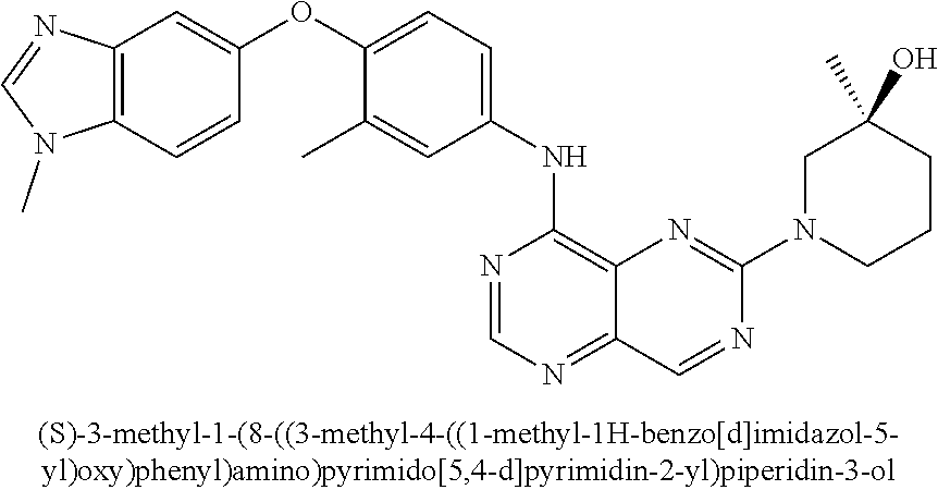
C1(OC2=CC=C(NC3=C4C(=NC=N3)C=NC(N3CCCC(O)(C)C3)=N4)C=C2C)=CC2=C(C=C1)N(C)C=N2
